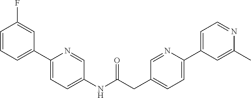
C1(NC(CC2=CC=C(C3=CC=NC(C)=C3)N=C2)=O)=CC=C(C2=CC=CC(F)=C2)N=C1
